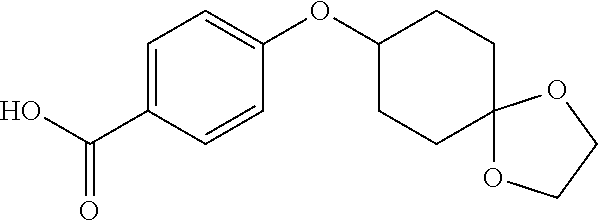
C1=C(C(O)=O)C=CC(OC2CCC3(CC2)OCCO3)=C1
